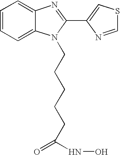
C(N1C2=CC=CC=C2N=C1C1=CSC=N1)CCCCC(NO)=O
